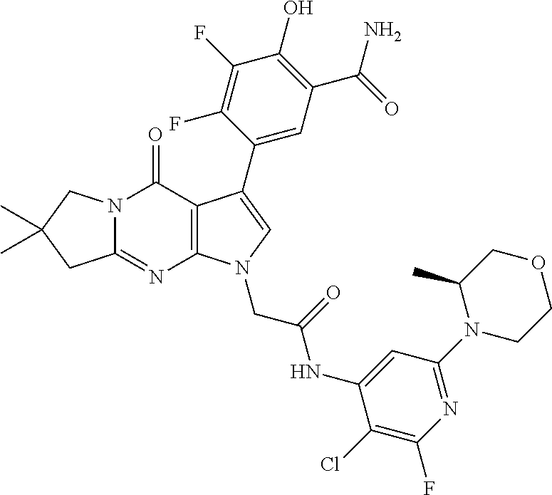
C12=NC3=C(C(=O)N1CC(C)(C)C2)C(C1=CC(C(N)=O)=C(O)C(F)=C1F)=CN3CC(NC1=CC(N2CCOCC2C)=NC(F)=C1Cl)=O
